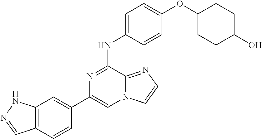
C1(C2=CC3=C(C=C2)C=NN3)=CN2C(=NC=C2)C(NC2=CC=C(OC3CCC(O)CC3)C=C2)=N1
